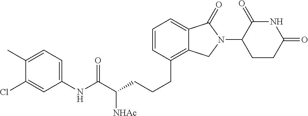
C1(NC(C(CCCC2=C3C(=CC=C2)C(=O)N(C2C(=O)NC(=O)CC2)C3)[NHAc])=O)=CC=C(C)C(Cl)=C1
